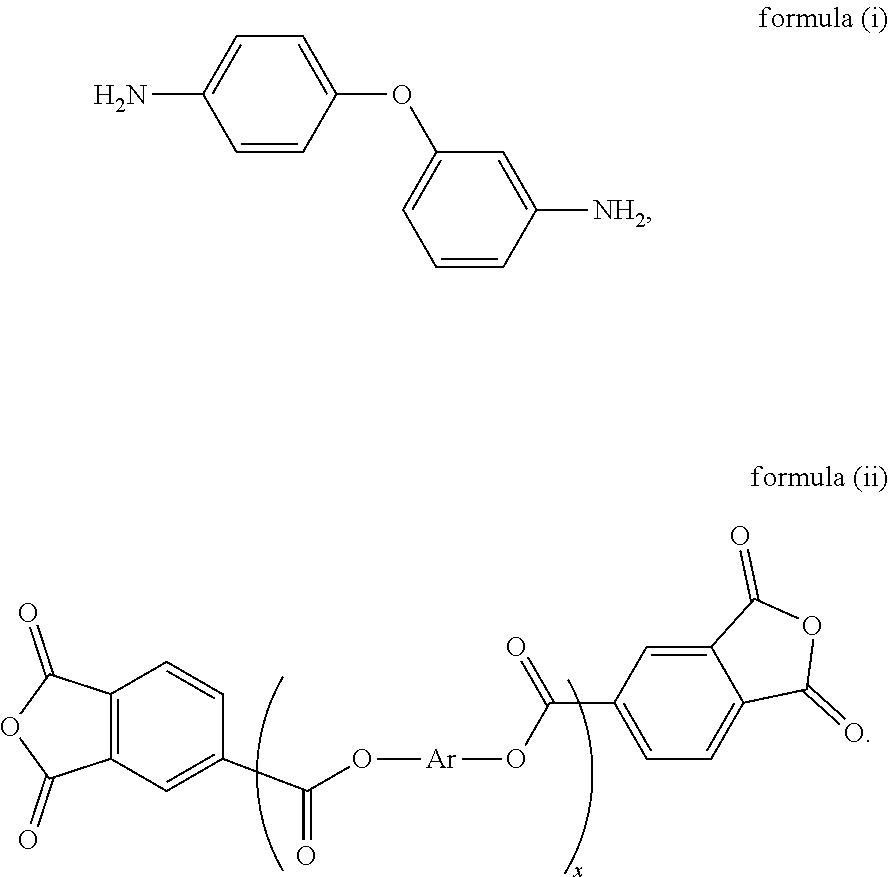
O1C(=O)C2=C(C1=O)C=CC(C(O[Ar]OC(C1=CC=C3C(=C1)C(=O)OC3=O)=O)=O)=C2.C1=CC(OC2=CC=CC([NH2])=C2)=CC=C1N
